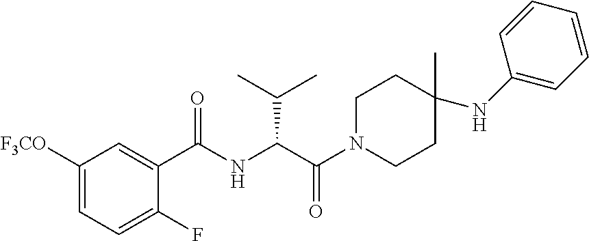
N(C(C(C)C)C(N1CCC(C)(NC2=CC=CC=C2)CC1)=O)C(C1=CC([F3CO])=CC=C1F)=O
